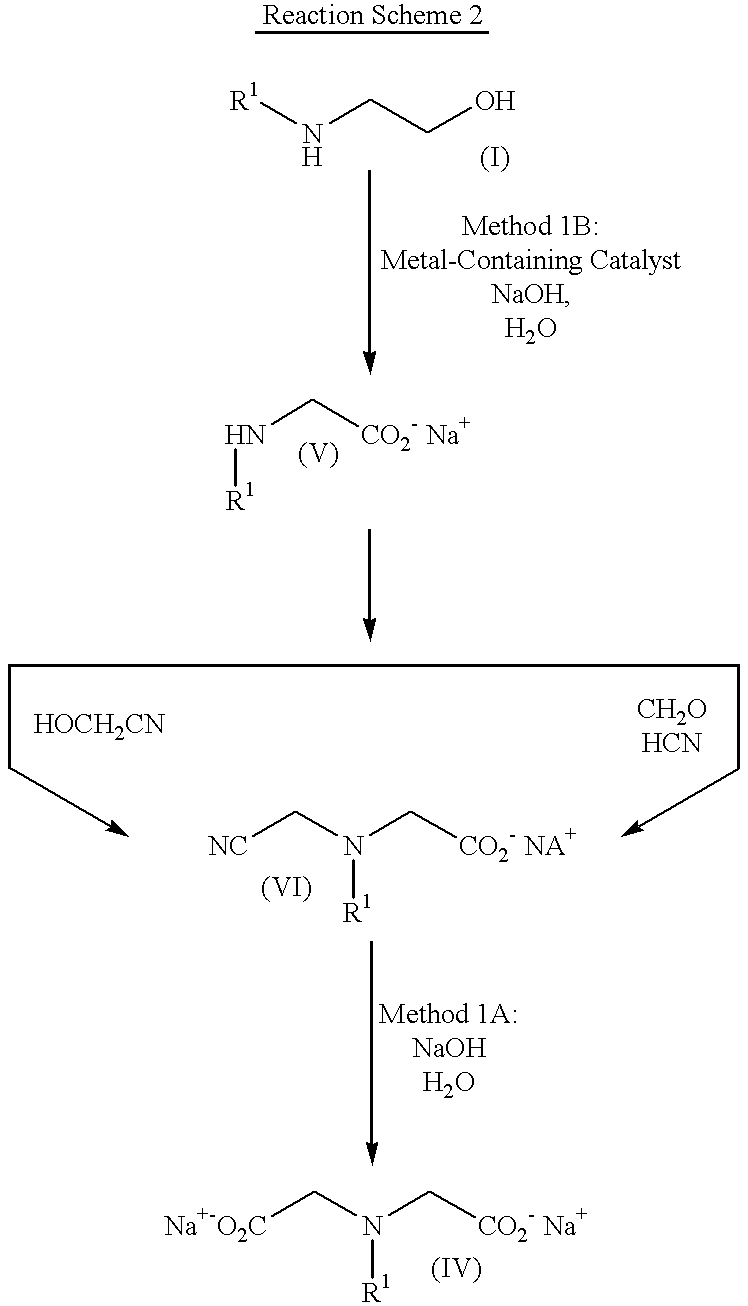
[R1]NCCO.[R1]NC[CO2- Na+].[NC]CN(C[CO2- NA+])[R1].[Na+-O2C]CN(C[CO2- Na+])[R1]
